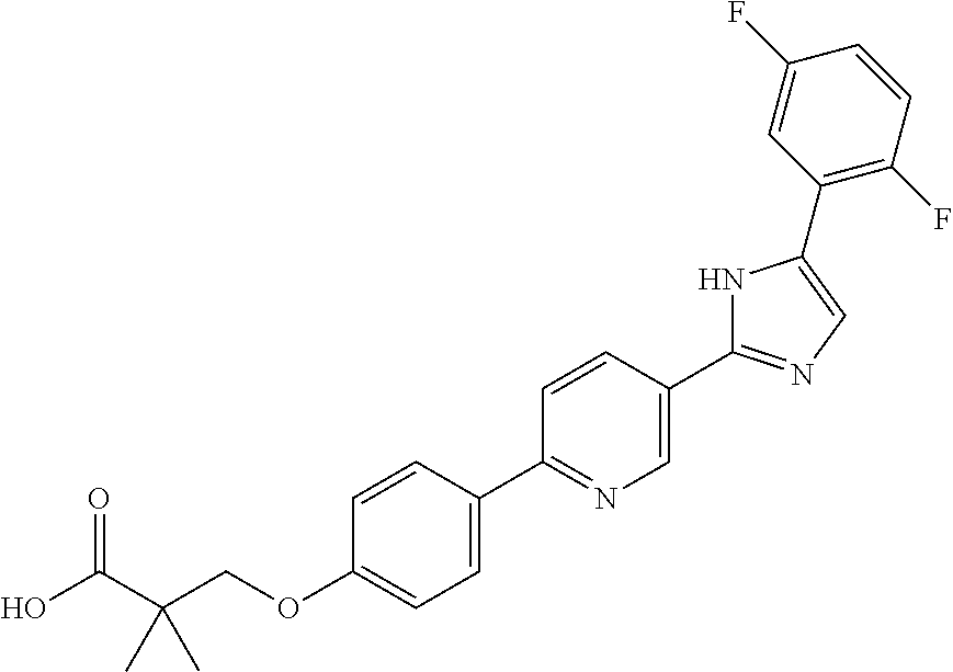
OC(C(COC1=CC=C(C2=NC=C(C3=NC=C(C4=C(F)C=CC(F)=C4)N3)C=C2)C=C1)(C)C)=O
